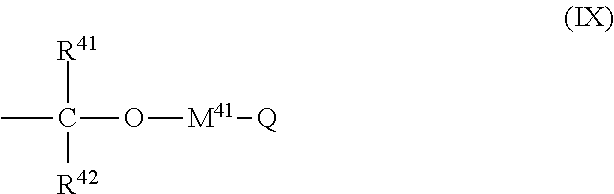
CC([R41])([R42])O[M41][Q]
